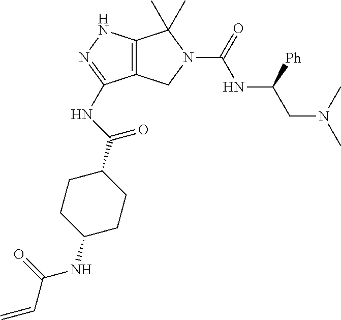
C12=C(NN=C1NC(C1CCC(NC(=O)C=C)CC1)=O)C(C)(C)N(C(=O)NC(CN(C)C)[Ph])C2
